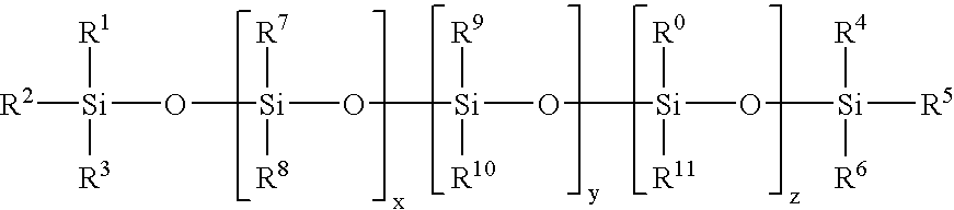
[Si](O[Si](O[Si](O[Si]([R5])([R4])[R6])([R0])[R11])([R9])[R10])([R7])([R8])O[Si]([R1])([R3])[R2]
